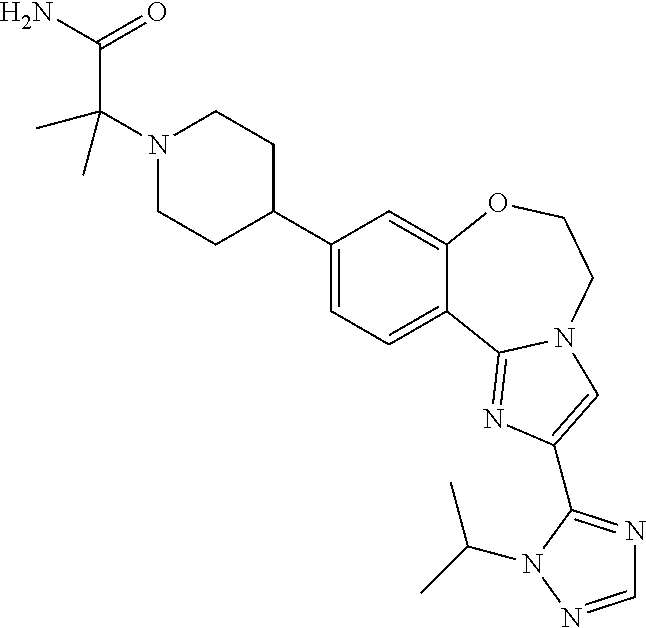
C1(C2CCN(C(C(N)=O)(C)C)CC2)=CC=C2C(=C1)OCCN1C2=NC(C2=NC=NN2C(C)C)=C1
